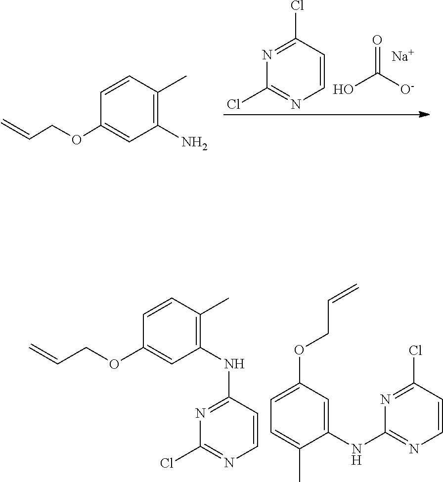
N1=C(Cl)C=CN=C1Cl.OC(=O)[O-].C=CCOC1=CC(N)=C(C)C=C1.[Na].C1(NC2=NC(Cl)=NC=C2)=C(C)C=CC(OCC=C)=C1.C1(NC2=NC=CC(Cl)=N2)=CC(OCC=C)=CC=C1C
